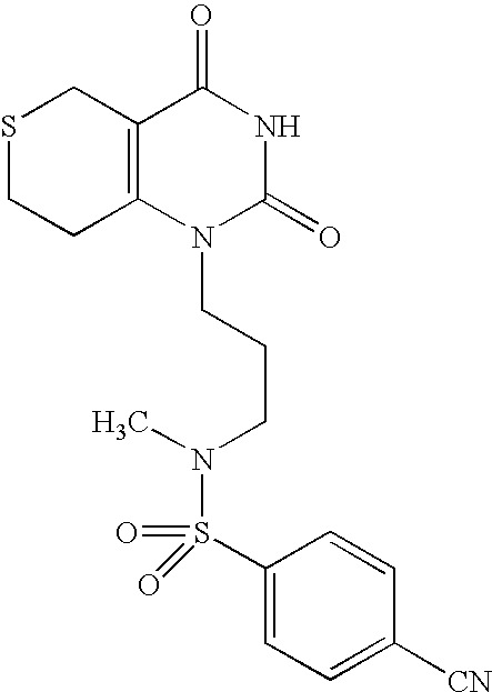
S1CCC2=C(C1)C(=O)NC(=O)N2CCCN(C)S(=O)(=O)C1=CC=C([CN])C=C1
